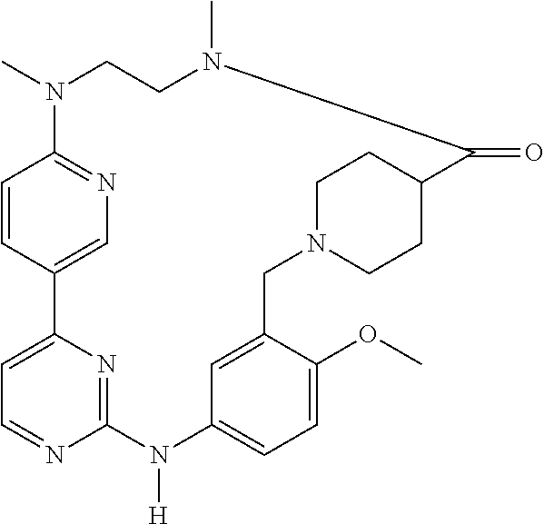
C1=CC2=CN=C1N(C)CCN(C)C(=O)C1CCN(CC3=CC(=CC=C3OC)N([H])C3=NC2=CC=N3)CC1
